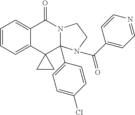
C1=CC=C2C(=C1)C(=O)N1CCN(C(C3=CC=NC=C3)=O)C1(C1=CC=C(Cl)C=C1)C21CC1
